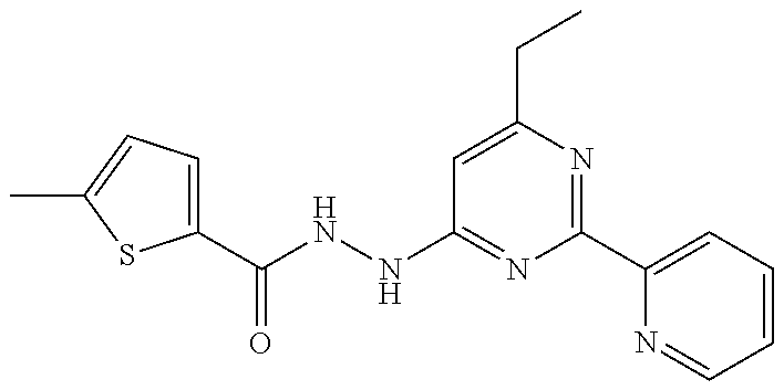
C1(C(NNC2=NC(C3=CC=CC=N3)=NC(CC)=C2)=O)=CC=C(C)S1
